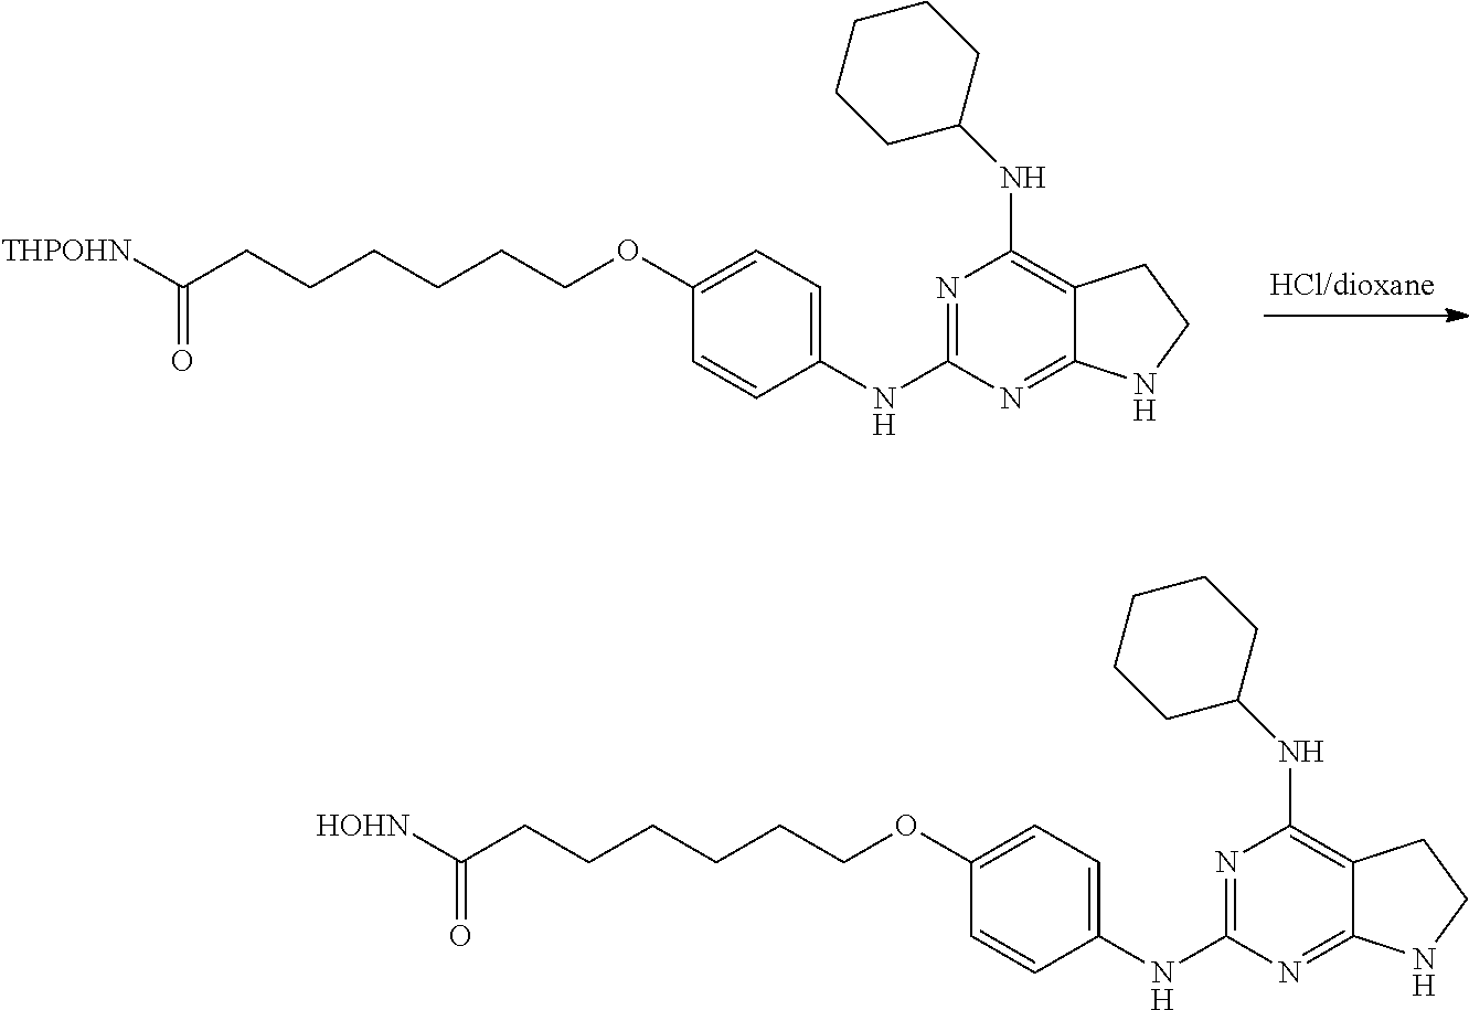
C1(NC2=NC(NC3CCCCC3)=C3C(=N2)NCC3)=CC=C(OCCCCCCC([THPOHN])=O)C=C1.C1(NC2=NC(NC3CCCCC3)=C3C(=N2)NCC3)=CC=C(OCCCCCCC([HOHN])=O)C=C1
